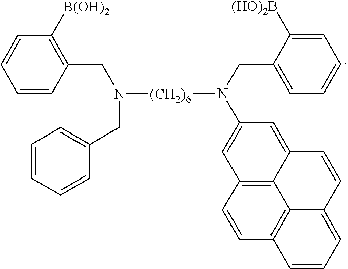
C1=CC=C2C3=C1C=CC1=C3C(=CC(N(CC3=CC=CC=C3[(HO)2B])[(CH2)6]N(CC3=C([B(OH)2])C=CC=C3)CC3=CC=CC=C3)=C1)C=C2
